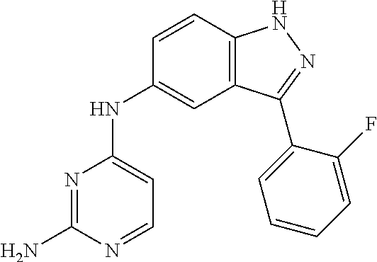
N1=C(N)N=CC=C1NC1=CC2=C(C=C1)NN=C2C1=CC=CC=C1F
